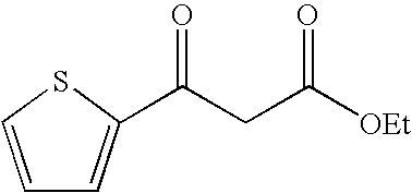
C1=CSC(C(CC([OEt])=O)=O)=C1
